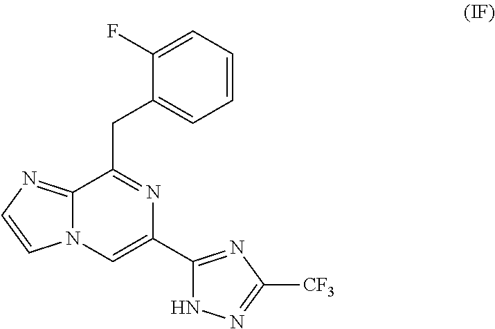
C12=NC=CN1C=C(C1=NC([CF3])=NN1)N=C2CC1=CC=CC=C1F
